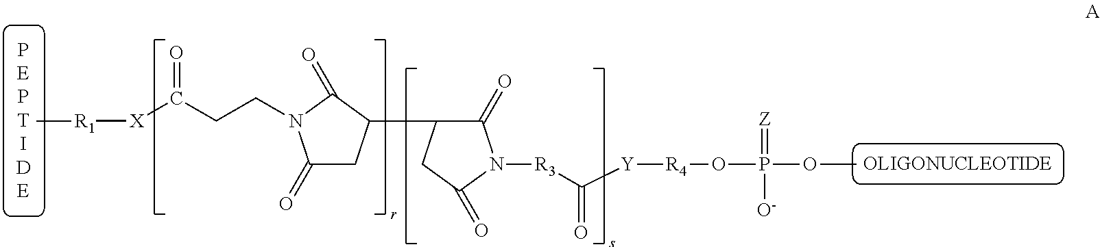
C1(=O)CC(C2C(=O)N([R3]C(=O)[Y][R4]OP(=[Z])(OC)[O-])C(=O)C2)C(=O)N1CCC([X][R1]C)=O
